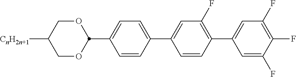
[CnH2n+1]C1COC(C2=CC=C(C3=CC(F)=C(C4=CC(F)=C(F)C(F)=C4)C=C3)C=C2)OC1
